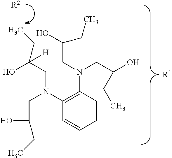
C1(N(CC(CC)O)CC(CC)(O)[H])=C(N(CC(O)CC)CC(O)CC)C=CC=C1.[R2].[R1]
